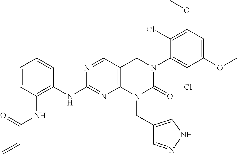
C12=C(C=NC(NC3=C(NC(C=C)=O)C=CC=C3)=N1)CN(C1=C(Cl)C(OC)=CC(OC)=C1Cl)C(=O)N2CC1=CNN=C1
